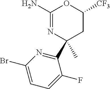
C1C([CF3])OC(N)=NC1(C)C1=NC(Br)=CC=C1F
